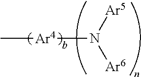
N([Ar4]C)([Ar6])[Ar5]
